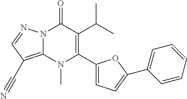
N12C(=C(C#N)C=N1)N(C)C(C1=CC=C(C3=CC=CC=C3)O1)=C(C(C)C)C2=O
